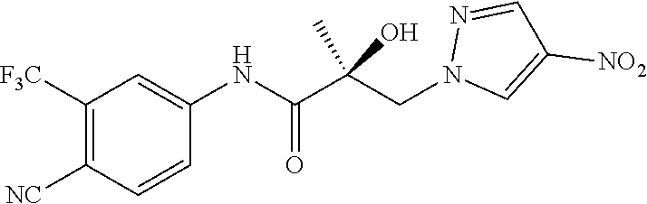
C1=C(NC(C(CN2C=C([NO2])C=N2)(C)O)=O)C=CC([NC])=C1[F3C]
